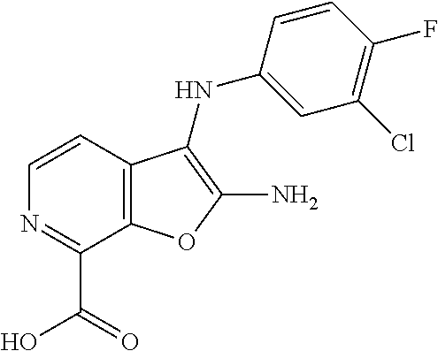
C1(C(O)=O)=NC=CC2=C1OC(N)=C2NC1=CC(Cl)=C(F)C=C1
